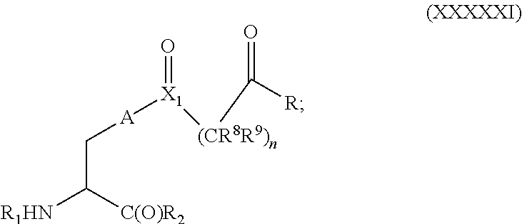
O=C([(CR8R9)n][X1](=O)[A]CC([C(O)R2])[R1HN])[R]
